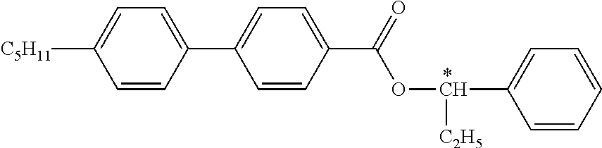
C1=CC(C2=CC=C(C(OC(C3=CC=CC=C3)[C2H5])=O)C=C2)=CC=C1[C5H11]
